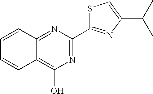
C1=CC2=NC(C3=NC(C(C)C)=CS3)=NC(O)=C2C=C1
